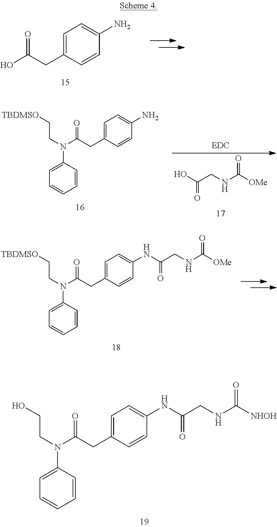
C1=C(CC(O)=O)C=CC(N)=C1.C1=C(N(CC[TBDMSO])C(CC2=CC=C(N)C=C2)=O)C=CC=C1.OC(CNC([OMe])=O)=O.C1=C(N(CC[TBDMSO])C(CC2=CC=C(NC(CNC([OMe])=O)=O)C=C2)=O)C=CC=C1.C1=C(N(CCO)C(CC2=CC=C(NC(CNC([NHOH])=O)=O)C=C2)=O)C=CC=C1
